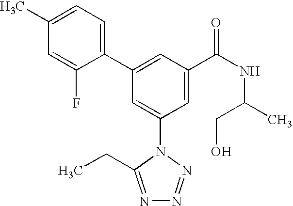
C1(C2=CC(C(NC(CO)C)=O)=CC(N3C(CC)=NN=N3)=C2)=CC=C(C)C=C1F
